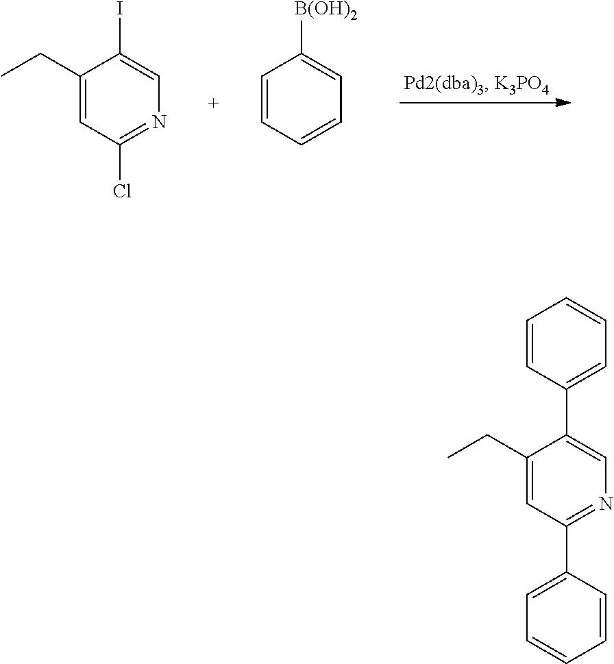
C1(CC)=CC(Cl)=NC=C1I.C1=CC=CC=C1[B(OH)2].C1=CC(C2=CN=C(C3=CC=CC=C3)C=C2CC)=CC=C1
